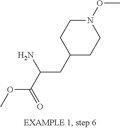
N1(OC)CCC(CC(N)C(OC)=O)CC1
